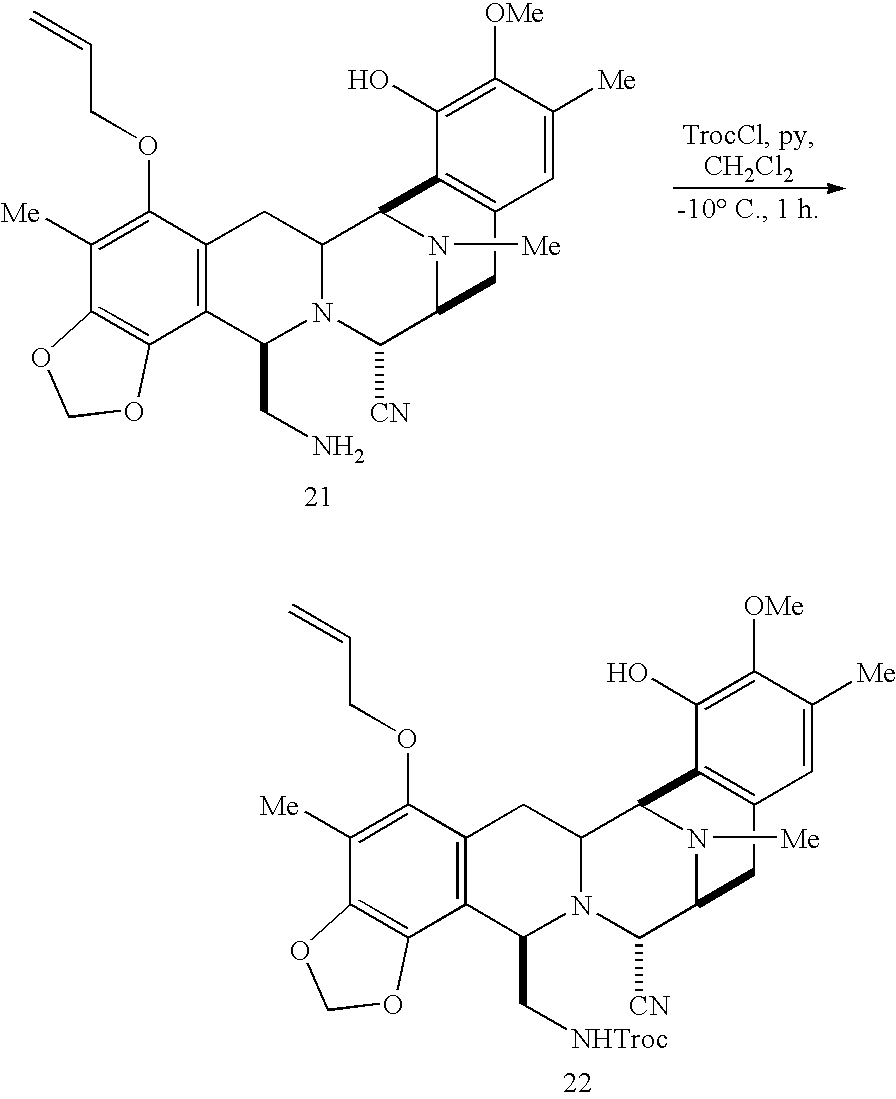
C12=C(C3=C(C(OCC=C)=C1[Me])CC1N(C3CN)C([CN])C3N([Me])C1C1=C(C3)C=C([Me])C([OMe])=C1O)OCO2.C12=C(C3=C(C(OCC=C)=C1[Me])CC1N(C3C[NHTroc])C([CN])C3N([Me])C1C1=C(C3)C=C([Me])C([OMe])=C1O)OCO2
